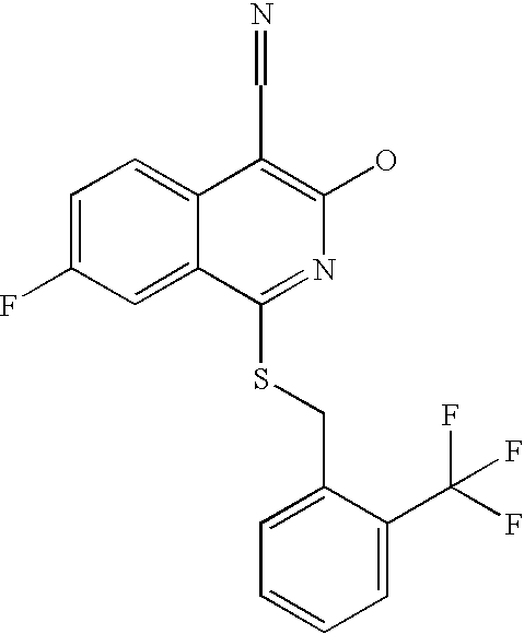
C1=C(F)C=C2C(=C1)C(C=N)=C(O)N=C2SCC1=CC=CC=C1C(F)(F)F
